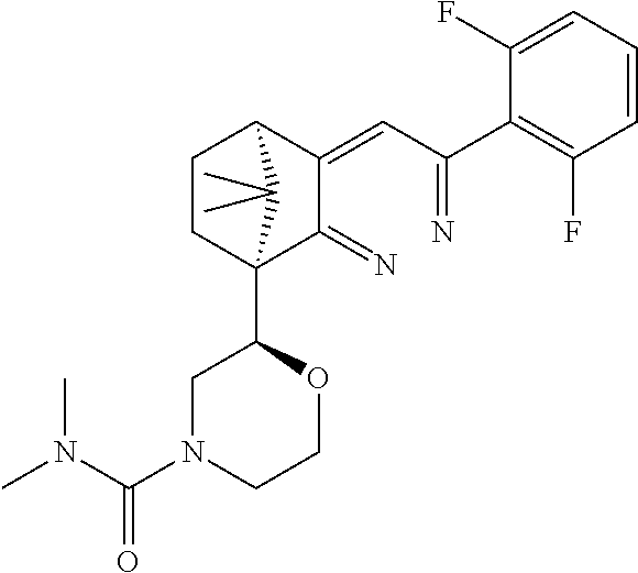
C1CC2(C3CN(C(N(C)C)=O)CCO3)C(=N)C(=CC(=N)C3=C(F)C=CC=C3F)C1C2(C)C
